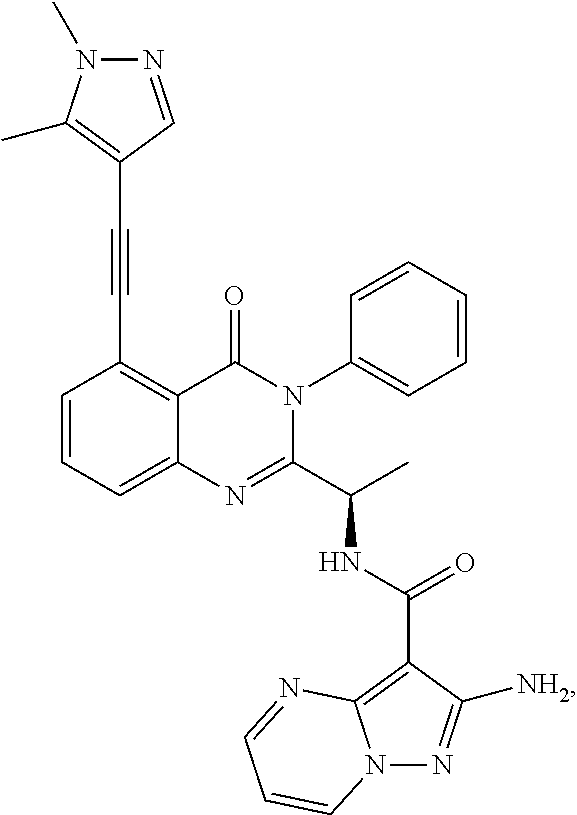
C1(C#CC2=C(C)N(C)N=C2)=C2C(=CC=C1)N=C(C(C)NC(C1=C3N(N=C1[NH2])C=CC=N3)=O)N(C1=CC=CC=C1)C2=O
